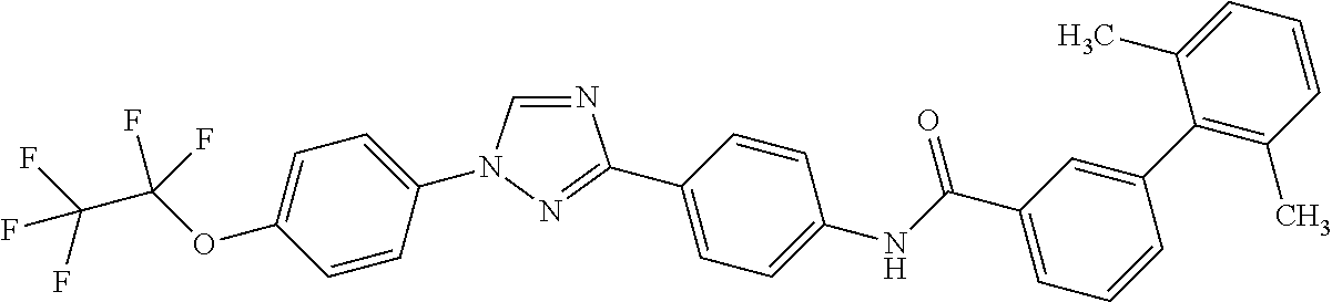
N1=CN(C2=CC=C(OC(F)(C(F)(F)F)F)C=C2)N=C1C1=CC=C(NC(C2=CC=CC(C3=C(C)C=CC=C3C)=C2)=O)C=C1
